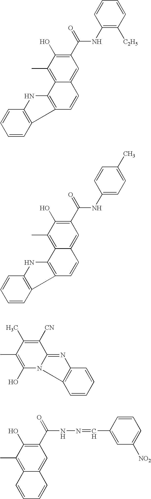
C1(C(NC2=C([C2H5])C=CC=C2)=O)=C(O)C(C)=C2C(=C1)C=CC1=C2NC2=C1C=CC=C2.C1(C(NC2=CC=C(C)C=C2)=O)=C(O)C(C)=C2C(=C1)C=CC1=C2NC2=C1C=CC=C2.C1([CN])=C(C)C(C)=C(O)N2C3=C(N=C12)C=CC=C3.C1(C(=O)NN=CC2=CC([NO2])=CC=C2)=C(O)C(C)=C2C(=C1)C=CC=C2
